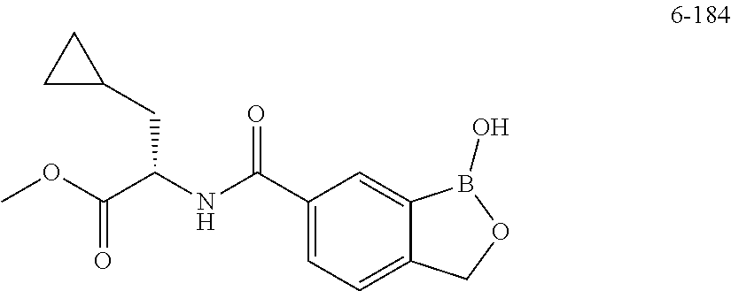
C1(CC(NC(C2=CC=C3C(=C2)B(O)OC3)=O)C(OC)=O)CC1
